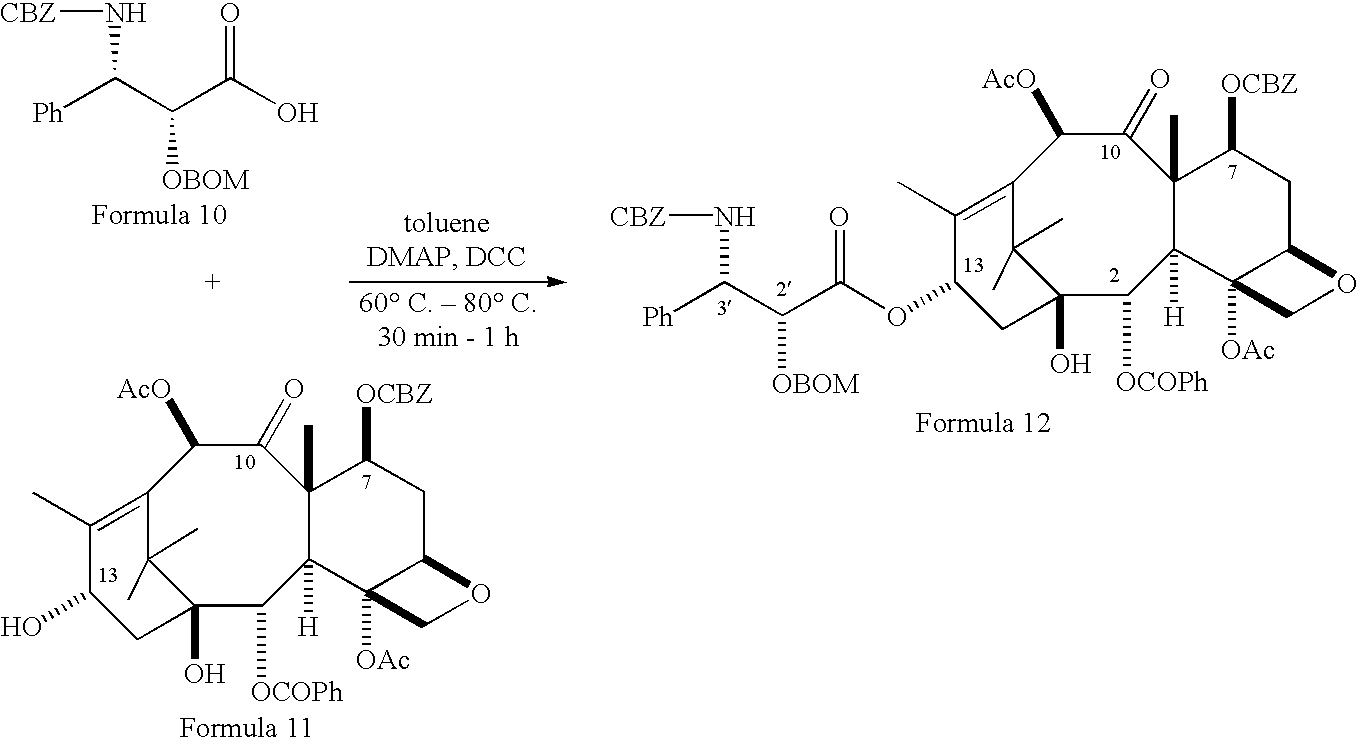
[Ph]C(C(C(O)=O)[OBOM])N[CBZ].C12=C(C)C(O)CC(O)(C1(C)C)C([OCOPh])C1([H])C(C)(C(=O)C2[AcO])C([OCBZ])CC2C1([OAc])CO2.C12=C(C)C(OC(C(C([Ph])N[CBZ])[OBOM])=O)CC(O)(C1(C)C)C([OCOPh])C1([H])C(C)(C(=O)C2[AcO])C([OCBZ])CC2C1([OAc])CO2
